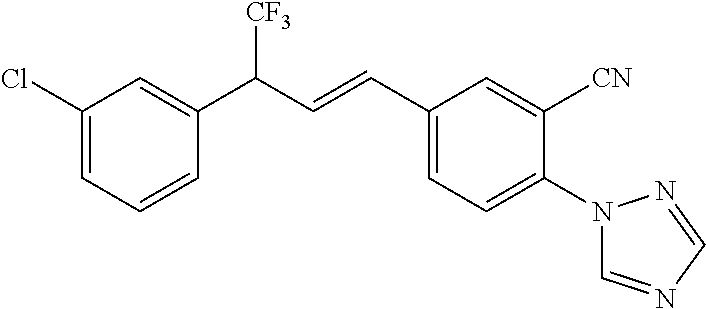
C1(Cl)=CC=CC(C([CF3])C=CC2=CC=C(N3C=NC=N3)C([CN])=C2)=C1
